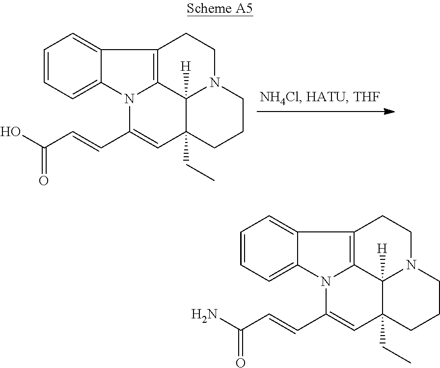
C1=CC=C2C(=C1)C1=C3N2C(C=CC(O)=O)=CC2(CC)C3([H])N(CC1)CCC2.C1=CC=C2C(=C1)C1=C3N2C(C=CC(N)=O)=CC2(CC)C3([H])N(CC1)CCC2
